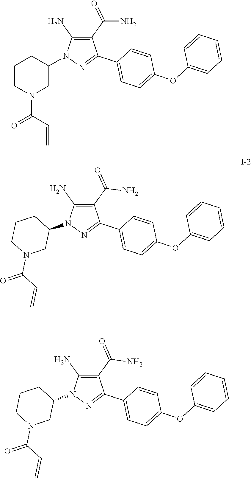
C1CN(C(=O)C=C)CC(N2C(N)=C(C(N)=O)C(C3=CC=C(OC4=CC=CC=C4)C=C3)=N2)C1.C1(C(N)=O)=C(N)N(C2CCCN(C(=O)C=C)C2)N=C1C1=CC=C(OC2=CC=CC=C2)C=C1.C1(C(N)=O)=C(N)N(C2CCCN(C(=O)C=C)C2)N=C1C1=CC=C(OC2=CC=CC=C2)C=C1
